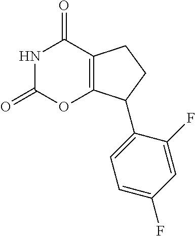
N1C(=O)OC2=C(C1=O)CCC2C1=CC=C(F)C=C1F
